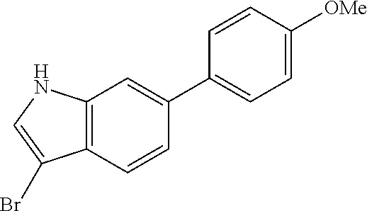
C12=C(NC=C1Br)C=C(C1=CC=C([OMe])C=C1)C=C2
